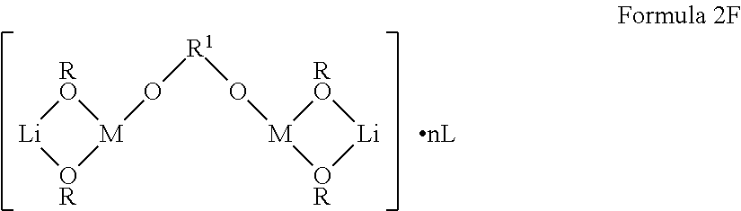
O([R1]O[M]1[OR][Li][RO]1)[M]1[RO][Li][OR]1.[nL]
